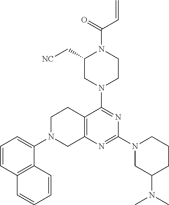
C1=CC2=C(C(N3CC4=C(CC3)C(N3CCN(C(=O)C=C)C(C[NC])C3)=NC(N3CC(N(C)C)CCC3)=N4)=C1)C=CC=C2
